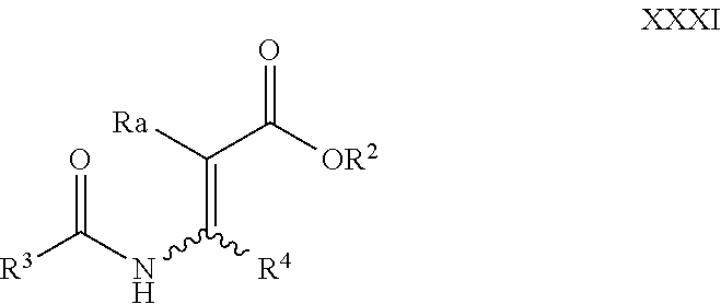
O=C([OR2])C([Ra])=C([R4])NC([R3])=O
